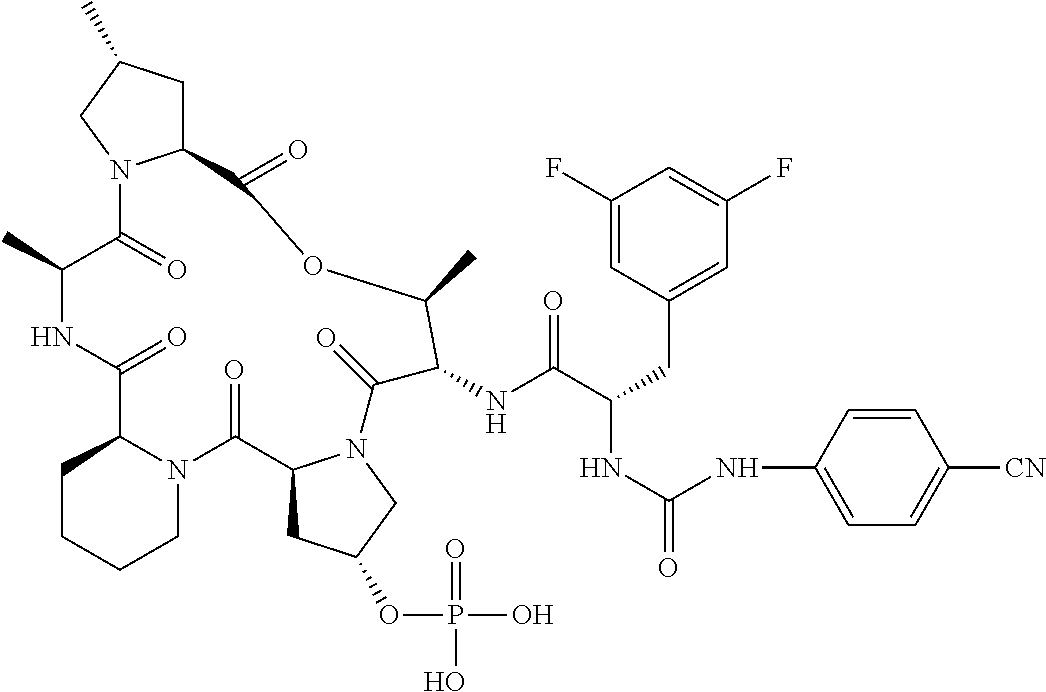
C1CCCN2C1C(=O)NC(C)C(=O)N1C(CC(C)C1)C(=O)OC(C)C(NC(C(CC1=CC(F)=CC(F)=C1)NC(=O)NC1=CC=C([CN])C=C1)=O)C(=O)N1C(C2=O)CC(OP(O)(=O)O)C1
